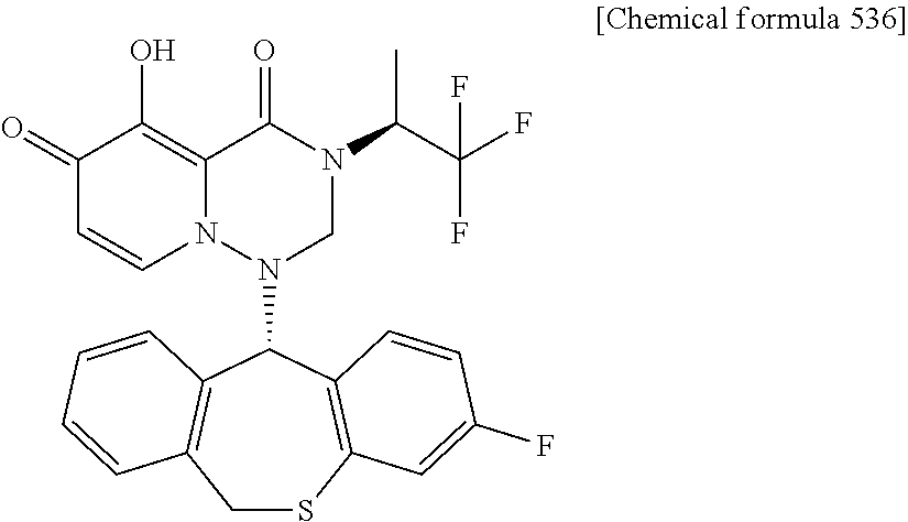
C1(=O)C=CN2C(=C1O)C(=O)N(C(C(F)(F)F)C)CN2C1C2=C(CSC3=C1C=CC(F)=C3)C=CC=C2
